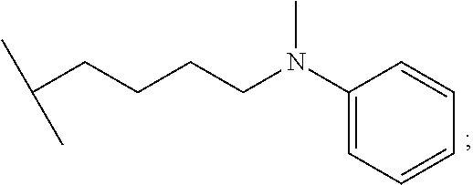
C(CCCC(C)C)N(C1=CC=CC=C1)C
